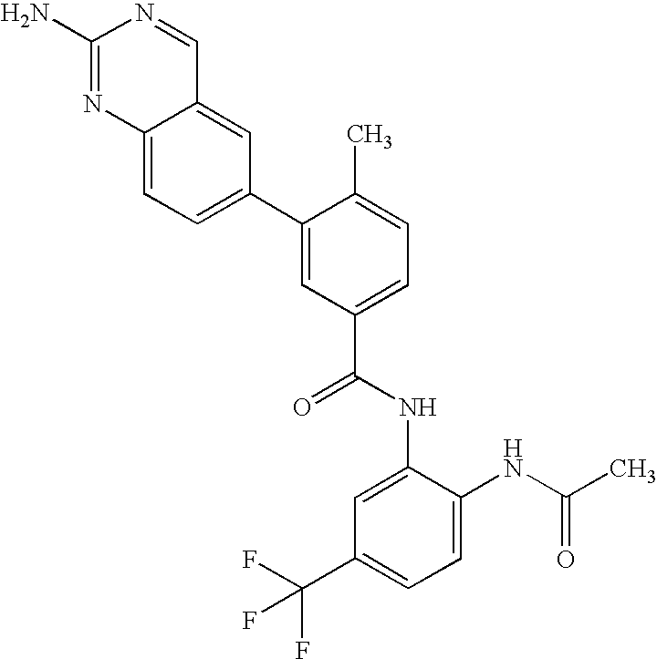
C12=CC(C3=CC(C(NC4=CC(C(F)(F)F)=CC=C4NC(C)=O)=O)=CC=C3C)=CC=C1N=C(N)N=C2
